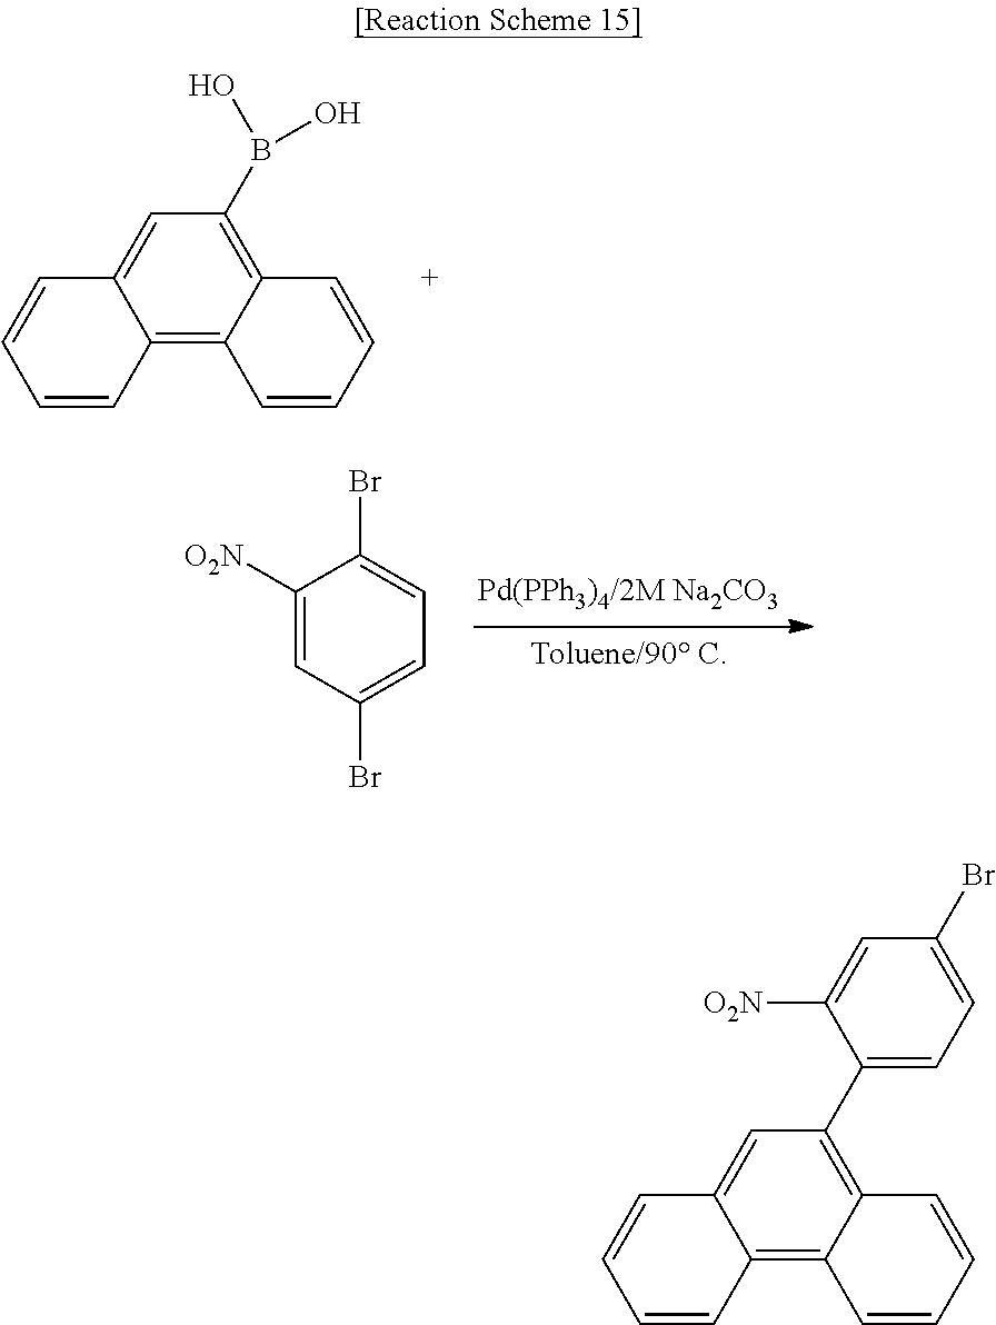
C12=C3C(=C(B(O)O)C=C1C=CC=C2)C=CC=C3.C1([O2N])=CC(Br)=CC=C1Br.C12=C3C(=C(C4=CC=C(Br)C=C4[O2N])C=C1C=CC=C2)C=CC=C3
